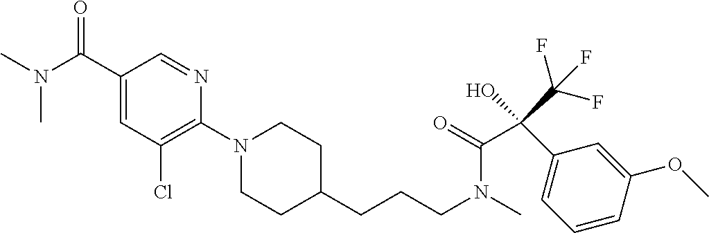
C1(C(=O)N(C)C)=CC(Cl)=C(N2CCC(CCCN(C(=O)C(C3=CC=CC(OC)=C3)(C(F)(F)F)O)C)CC2)N=C1
